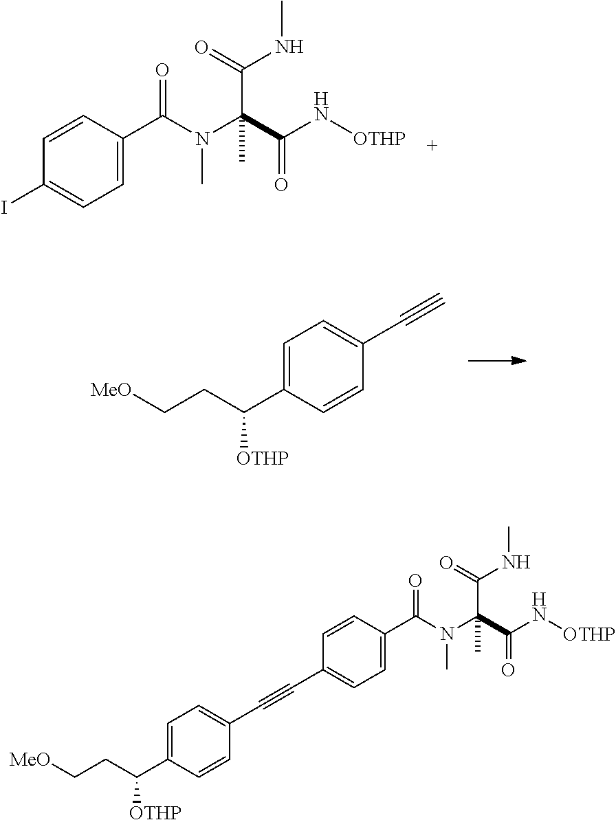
C1=CC(C(N(C(C(N[OTHP])=O)(C(NC)=O)C)C)=O)=CC=C1I.C1=C(C(CC[MeO])[OTHP])C=CC(C#C)=C1.C1=C(C(CC[MeO])[OTHP])C=CC(C#CC2=CC=C(C(N(C(C(N[OTHP])=O)(C(NC)=O)C)C)=O)C=C2)=C1
